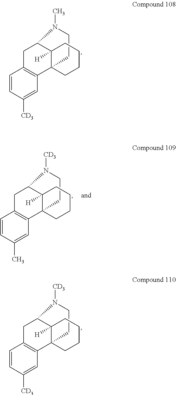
C1=CC([CD3])=CC2=C1CC1C3([H])C2(CCCC3)CCN1C.C1=CC(C)=CC2=C1CC1C3([H])C2(CCCC3)CCN1[CD3].C1=CC([CD3])=CC2=C1CC1C3([H])C2(CCCC3)CCN1[CD3]
